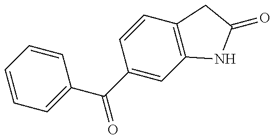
C1=CC=CC(C(C2=CC3=C(C=C2)CC(=O)N3)=O)=C1
